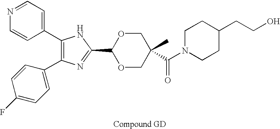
C1(C2=CC=NC=C2)=C(C2=CC=C(F)C=C2)N=C(C2OCC(C)(C(N3CCC(CCO)CC3)=O)CO2)N1
